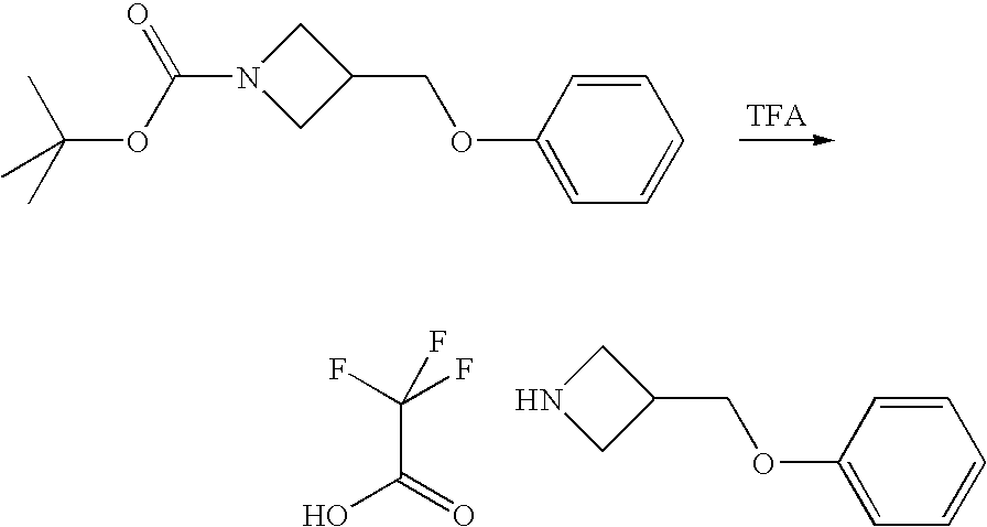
C1N(C(=O)OC(C)(C)C)CC1COC1=CC=CC=C1.C(C(=O)O)(F)(F)F.C1NCC1COC1=CC=CC=C1
